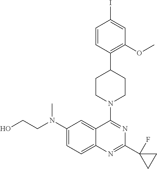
C12=CC=C(N(CCO)C)C=C1C(N1CCC(C3=C(OC)C=C(I)C=C3)CC1)=NC(C1(F)CC1)=N2
